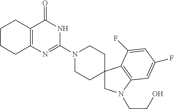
C1CCC2=C(C1)C(=O)NC(N1CCC3(CC1)CN(CCO)C1=C3C(F)=CC(F)=C1)=N2
